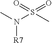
O=S(=O)(C)N(C)[R7]
